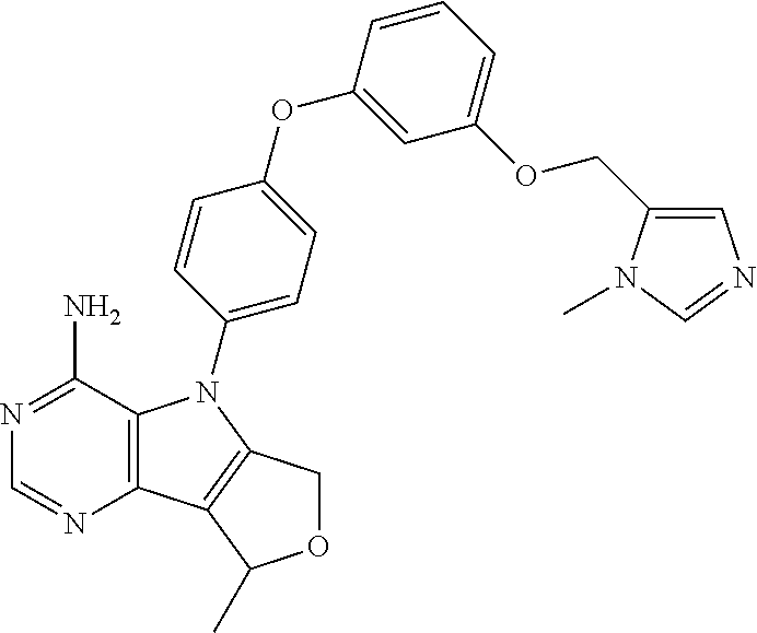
C12=C(C(N)=NC=N1)N(C1=CC=C(OC3=CC(OCC4=CN=CN4C)=CC=C3)C=C1)C1=C2C(C)OC1
